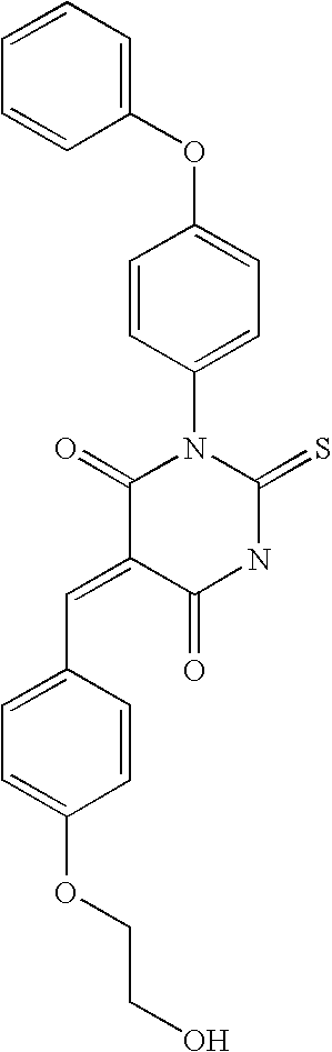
C1(OC2=CC=C(N3C(=O)C(=CC4=CC=C(OCCO)C=C4)C(=O)NC3=S)C=C2)=CC=CC=C1
